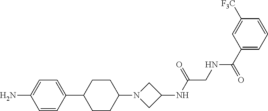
C1=CC(C2CCC(N3CC(NC(CNC(=O)C4=CC=CC([F3C])=C4)=O)C3)CC2)=CC=C1N
